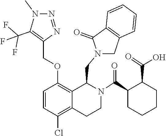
C12=C(C=CC=C1)CN(CC1C3=C(OCC4=C(C(F)(F)F)N(C)N=N4)C=CC(Cl)=C3CCN1C(C1CCCCC1C(=O)O)=O)C2=O
